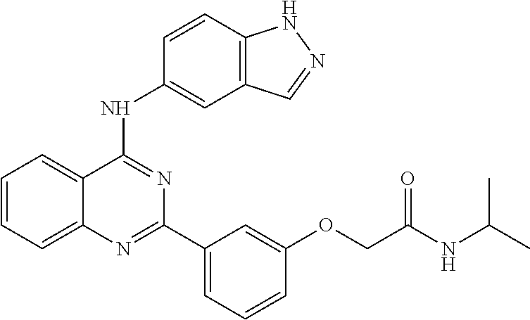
C1=CC=C2C(=C1)C(NC1=CC3=C(C=C1)NN=C3)=NC(C1=CC=CC(OCC(=O)NC(C)C)=C1)=N2
